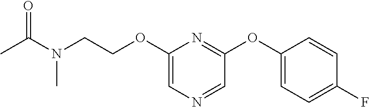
CC(N(C)CCOC1=CN=CC(OC2=CC=C(F)C=C2)=N1)=O
